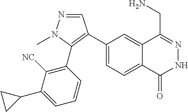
C1(C2=C(C3=C([NC])C(C4CC4)=CC=C3)N(C)N=C2)=CC=C2C(=C1)C(CN)=NNC2=O
